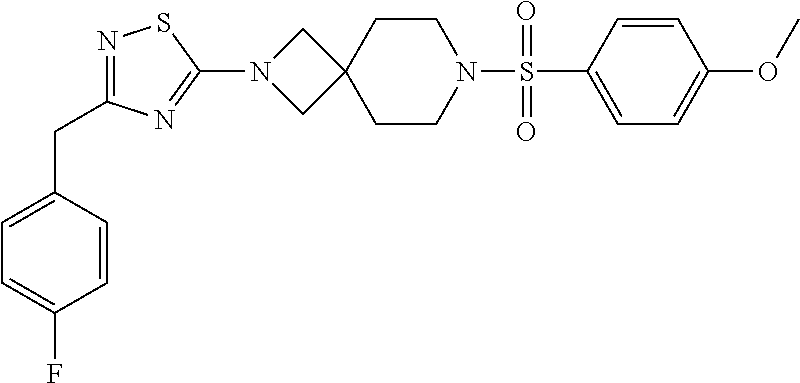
C1=C(S(N2CCC3(CC2)CN(C2=NC(CC4=CC=C(F)C=C4)=NS2)C3)(=O)=O)C=CC(OC)=C1
